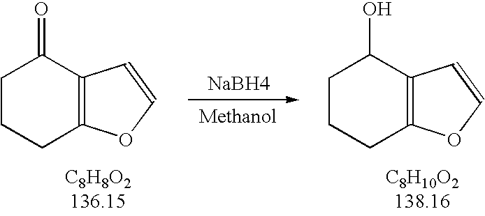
C1CCC2=C(C1=O)C=CO2.C1CCC2=C(C1O)C=CO2.[NaBH4]
